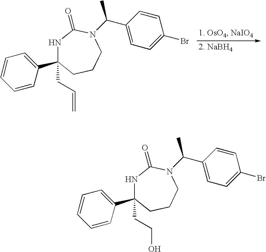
N1C(C2=CC=CC=C2)(CC=C)CCCN(C(C2=CC=C(Br)C=C2)C)C1=O.N1C(C2=CC=CC=C2)(CCO)CCCN(C(C2=CC=C(Br)C=C2)C)C1=O
